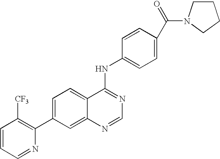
C1=CC=NC(C2=CC=C3C(=C2)N=CN=C3NC2=CC=C(C(=O)N3CCCC3)C=C2)=C1[CF3]
